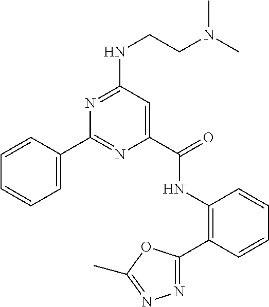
C1=CC(C2=NC(C(NC3=C(C4=NN=C(C)O4)C=CC=C3)=O)=CC(NCCN(C)C)=N2)=CC=C1
